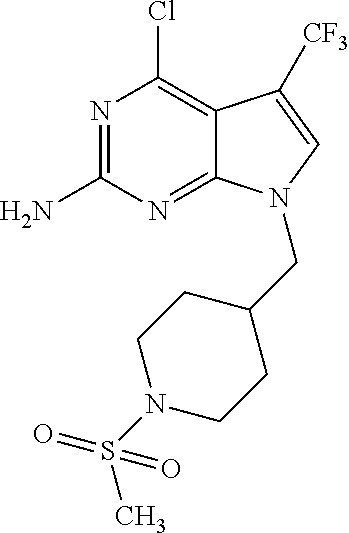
N1=C(N)N=C2C(=C1Cl)C([CF3])=CN2CC1CCN(S(C)(=O)=O)CC1
